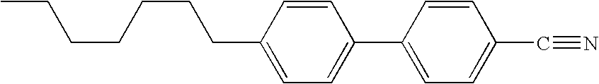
CCCCCCCC1=CC=C(C2=CC=C(C#N)C=C2)C=C1
